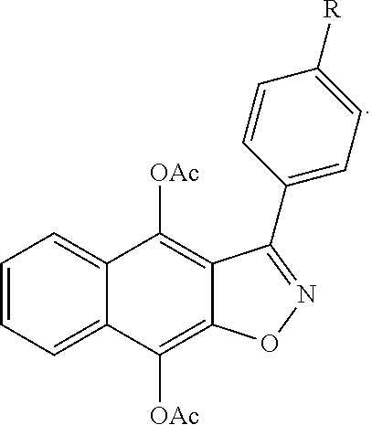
C1=CC=C2C(=C1)C([OAc])=C1C(=C2[OAc])ON=C1C1=CC=C([R])C=C1
